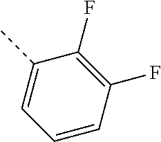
C1=CC(F)=C(F)C(C)=C1
